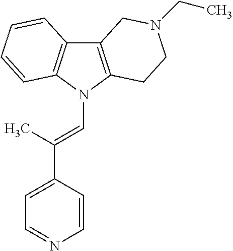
C12=C(N(C=C(C3=CC=NC=C3)C)C3=C1C=CC=C3)CCN(CC)C2
